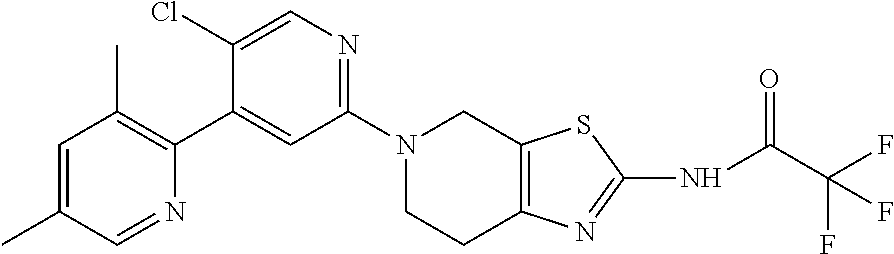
N1(C2=NC=C(Cl)C(C3=C(C)C=C(C)C=N3)=C2)CCC2=C(C1)SC(NC(C(F)(F)F)=O)=N2
